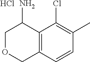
C1OCC2=C(C1N)C(Cl)=C(C)C=C2.Cl
